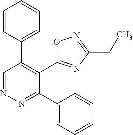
C1=CC(C2=C(C3=NC(CC)=NO3)C(C3=CC=CC=C3)=NN=C2)=CC=C1
